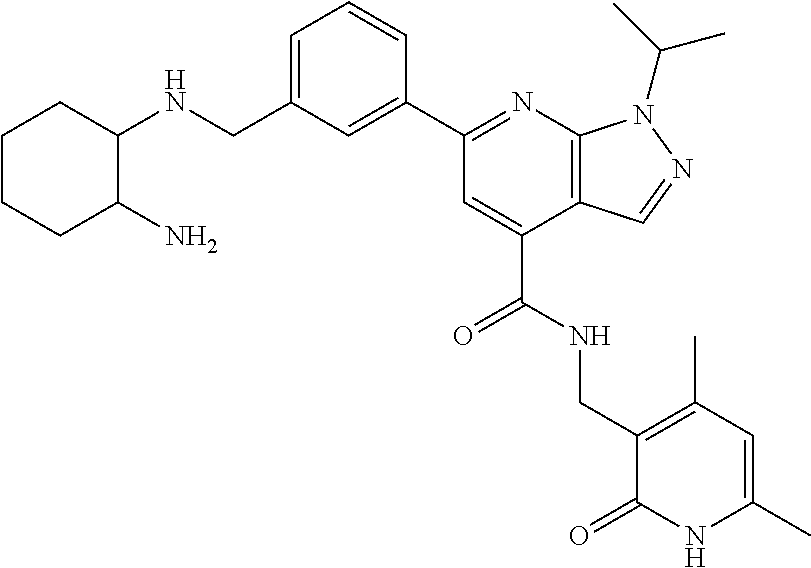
C1(CNC2CCCCC2N)=CC=CC(C2=NC3=C(C(C(=O)NCC4=C(C)C=C(C)NC4=O)=C2)C=NN3C(C)C)=C1
